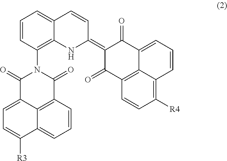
C1=C2C3=C(C=CC=C3C([R3])=C1)C(=O)N(C1=C3C(=CC=C1)C=CC(=C1C(=O)C4=C5C(=CC=CC5=C([R4])C=C4)C1=O)N3)C2=O
